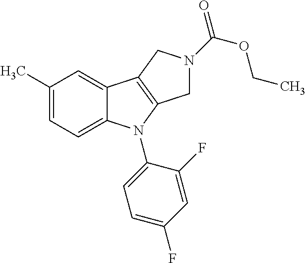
C1(C)=CC=C2C(=C1)C1=C(N2C2=CC=C(F)C=C2F)CN(C(OCC)=O)C1
